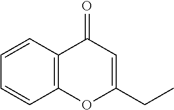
C12=C(C=CC=C1)C(=O)C=C(CC)O2
